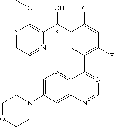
C1=C(N2CCOCC2)C=C2C(=N1)C(C1=C(F)C=C(Cl)C(C(C3=C(OC)N=CC=N3)O)=C1)=NC=N2.*
